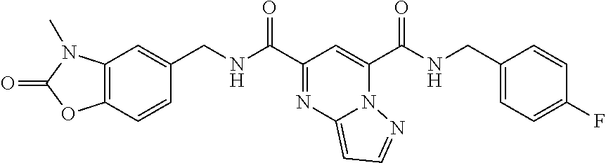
C12=C(C=C(CNC(C3=NC4=CC=NN4C(C(NCC4=CC=C(F)C=C4)=O)=C3)=O)C=C1)N(C)C(=O)O2
